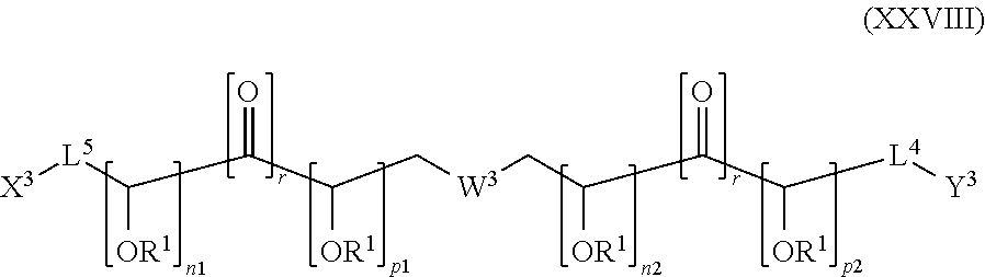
[X3][L5]C(C(C(C[W3]CC(C(C([L4][Y3])[OR1])=O)[OR1])[OR1])=O)[OR1]
